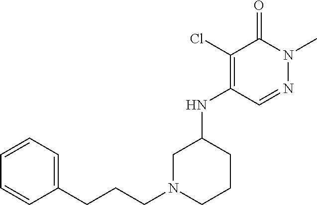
N(C1=C(Cl)C(=O)N(C)N=C1)C1CN(CCCC2=CC=CC=C2)CCC1
